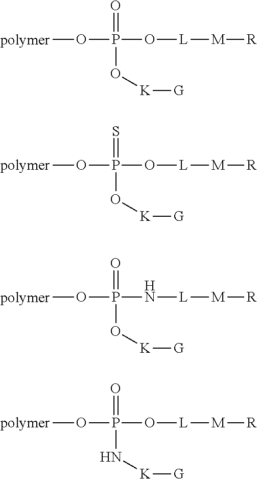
[polymer]OP(O[L][M][R])(=O)O[K][G].[polymer]OP(O[L][M][R])(=S)O[K][G].[polymer]OP(N[L][M][R])(=O)O[K][G].[polymer]OP(O[L][M][R])(=O)N[K][G]
